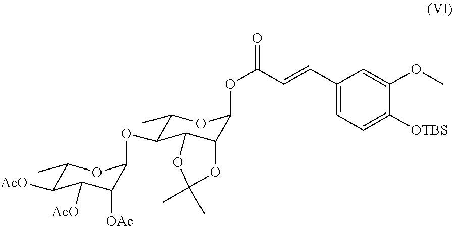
O(C(C=CC1=CC=C([OTBS])C(OC)=C1)=O)C1OC(C)C(OC2C([OAc])C([AcO])C([AcO])C(C)O2)C2C1OC(C)(C)O2
